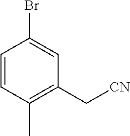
C1=CC(C)=C(C[CN])C=C1Br
